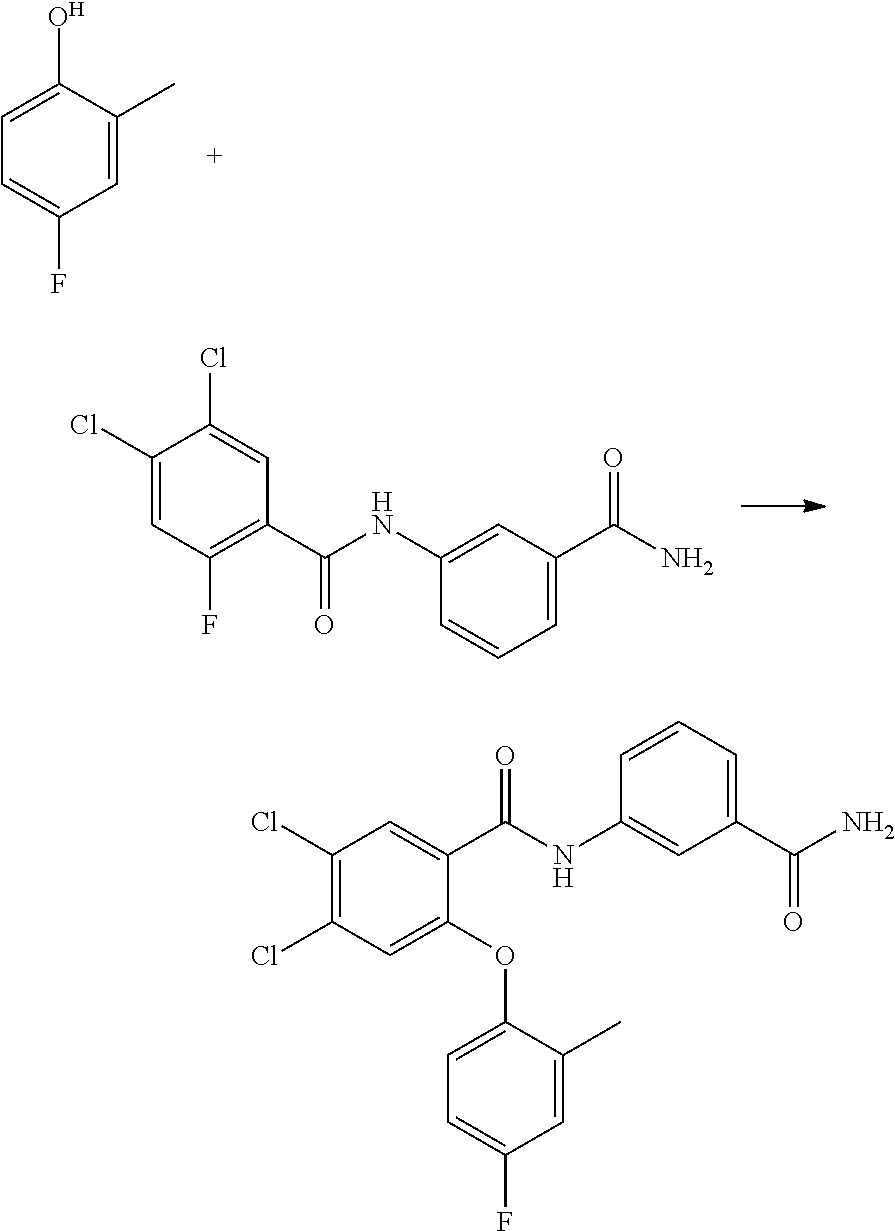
C1=C(C)C(O)=CC=C1F.C1(OC2=CC=C(F)C=C2C)=CC(Cl)=C(Cl)C=C1C(NC1=CC(C(N)=O)=CC=C1)=O.C1(C(NC2=CC(C(N)=O)=CC=C2)=O)=C(F)C=C(Cl)C(Cl)=C1
